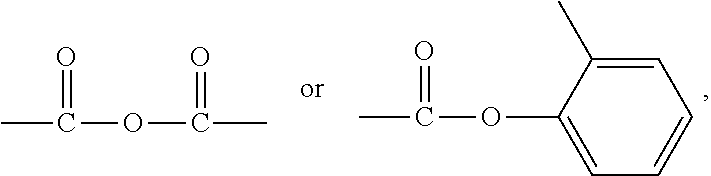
CC(=O)OC1=CC=CC=C1C.CC(=O)OC(=O)C
